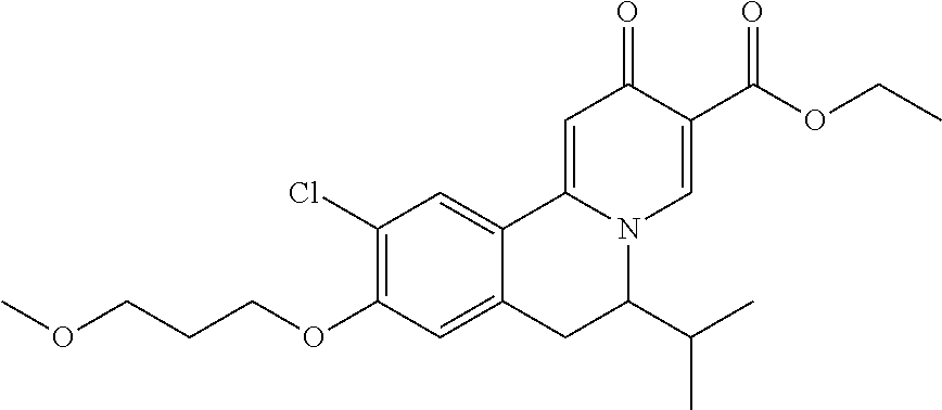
COCCCOC1=C(Cl)C=C2C(=C1)CC(C(C)C)N1C2=CC(=O)C(C(OCC)=O)=C1
